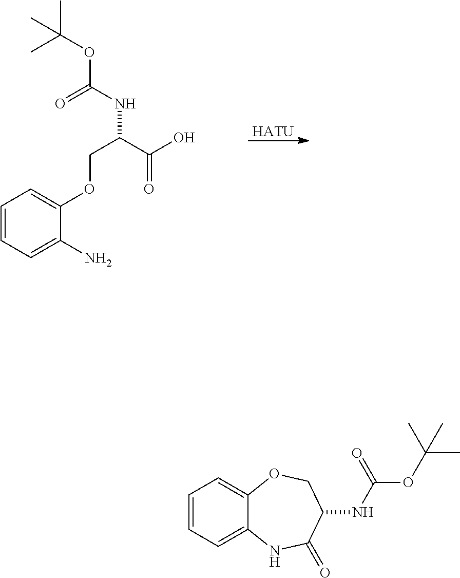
OC(C(COC1=CC=CC=C1N)NC(OC(C)(C)C)=O)=O.[HATU].C1=CC=C2C(=C1)OCC(NC(OC(C)(C)C)=O)C(=O)N2
